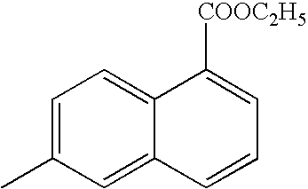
C1=C(C)C=C2C(=C1)C([COOC2H5])=CC=C2
